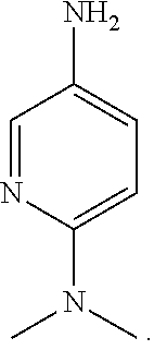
C1(N)=CC=C(N(C)C)N=C1
